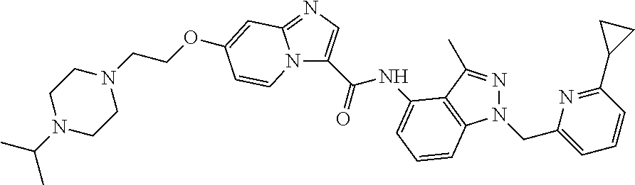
C1N(C(C)C)CCN(CCOC2=CC3=NC=C(C(=O)NC4=CC=CC5=C4C(C)=NN5CC4=CC=CC(C5CC5)=N4)N3C=C2)C1
